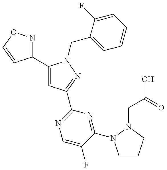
C1(C2=CC(C3=NC=C(F)C(N4CCCN4CC(=O)O)=N3)=NN2CC2=CC=CC=C2F)=NOC=C1
